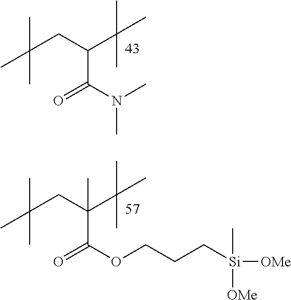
C(CC(C(=O)N(C)C)C(C)(C)C)(C)(C)C.C(CC(C(=O)OCCC[Si]([OMe])([OMe])C)(C(C)(C)C)C)(C)(C)C
